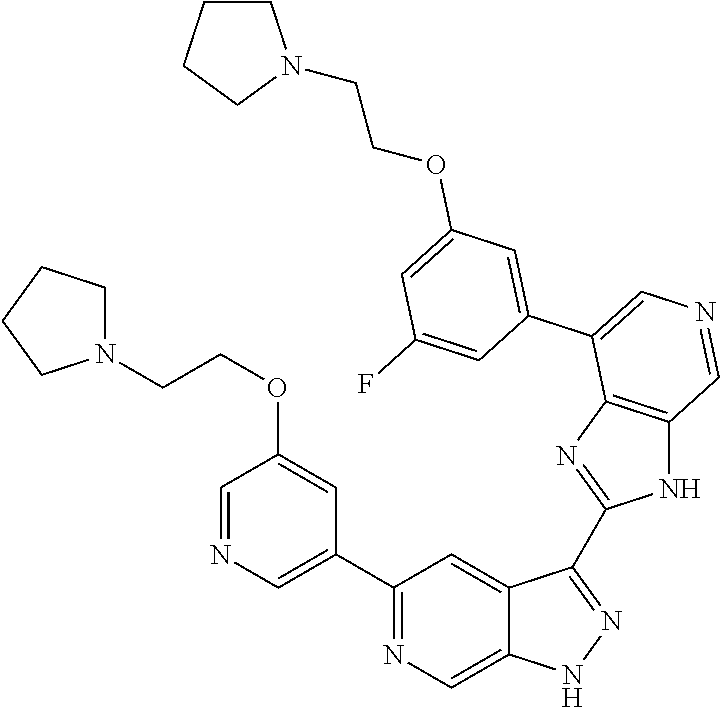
C1(C2=CN=CC(OCCN3CCCC3)=C2)=NC=C2C(=C1)C(C1=NC3=C(N1)C=NC=C3C1=CC(OCCN3CCCC3)=CC(F)=C1)=NN2
